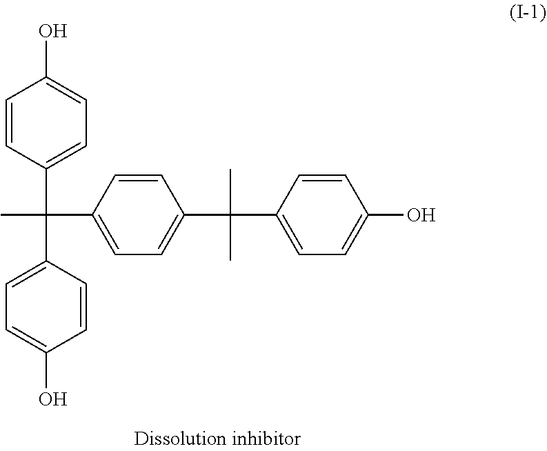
C1=CC(C(C)(C2=CC=C(O)C=C2)C2=CC=C(C(C)(C)C3=CC=C(O)C=C3)C=C2)=CC=C1O
